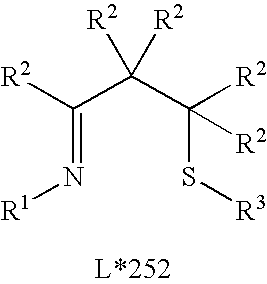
C(=N[R1])(C(C(S[R3])([R2])[R2])([R2])[R2])[R2]
